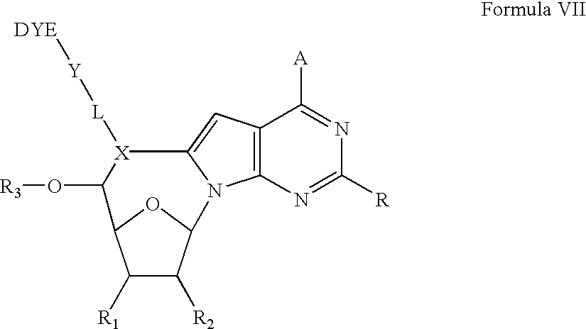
C1([R1])C([R2])C2OC1C(O[R3])[X]([L][Y][DYE])C1=CC3=C(N=C([R])N=C3[A])N21
